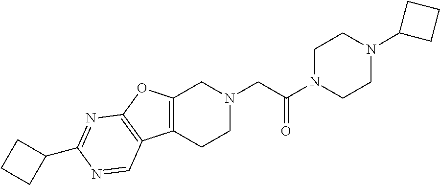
C1N(C(CN2CC3=C(CC2)C2=C(O3)N=C(C3CCC3)N=C2)=O)CCN(C2CCC2)C1
